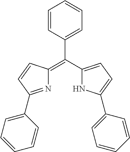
C1(=C(C2=CC=C(C3=CC=CC=C3)N2)C2=CC=CC=C2)N=C(C2=CC=CC=C2)C=C1
